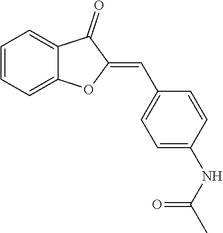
C1=CC=C2C(=C1)C(=O)C(=CC1=CC=C(NC(C)=O)C=C1)O2
